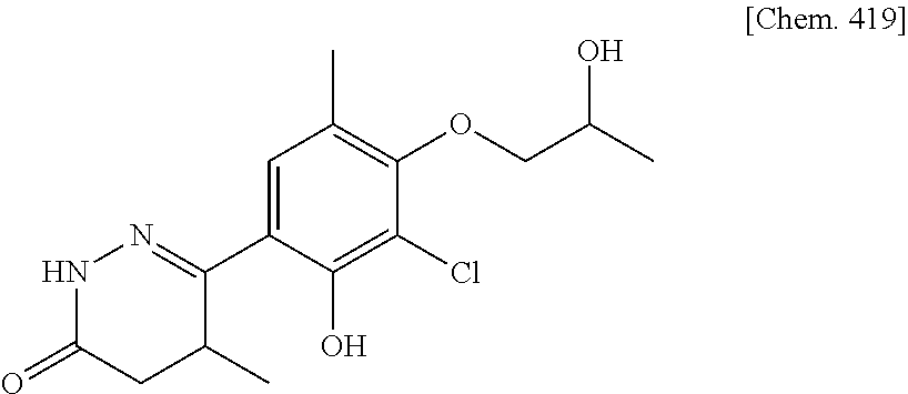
C1(C2=NNC(=O)CC2C)=CC(C)=C(OCC(C)O)C(Cl)=C1O
